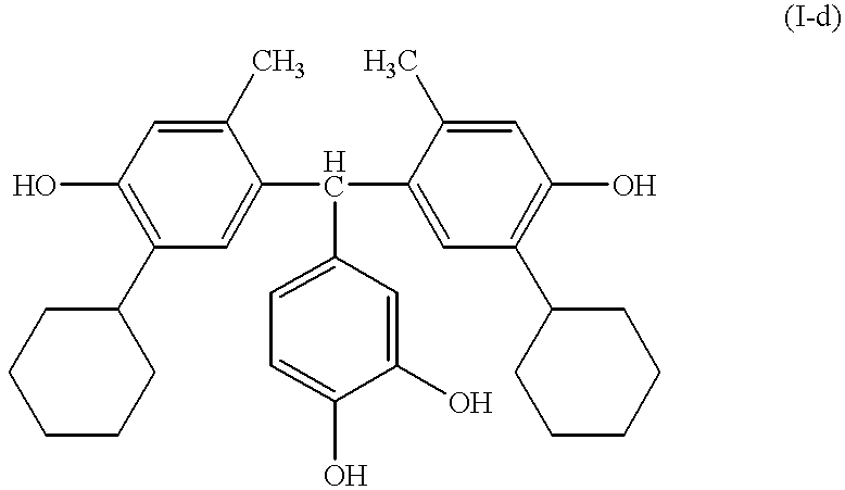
C1(O)=C(C2CCCCC2)C=C(C(C2=CC(C3CCCCC3)=C(O)C=C2C)C2=CC=C(O)C(O)=C2)C(C)=C1
